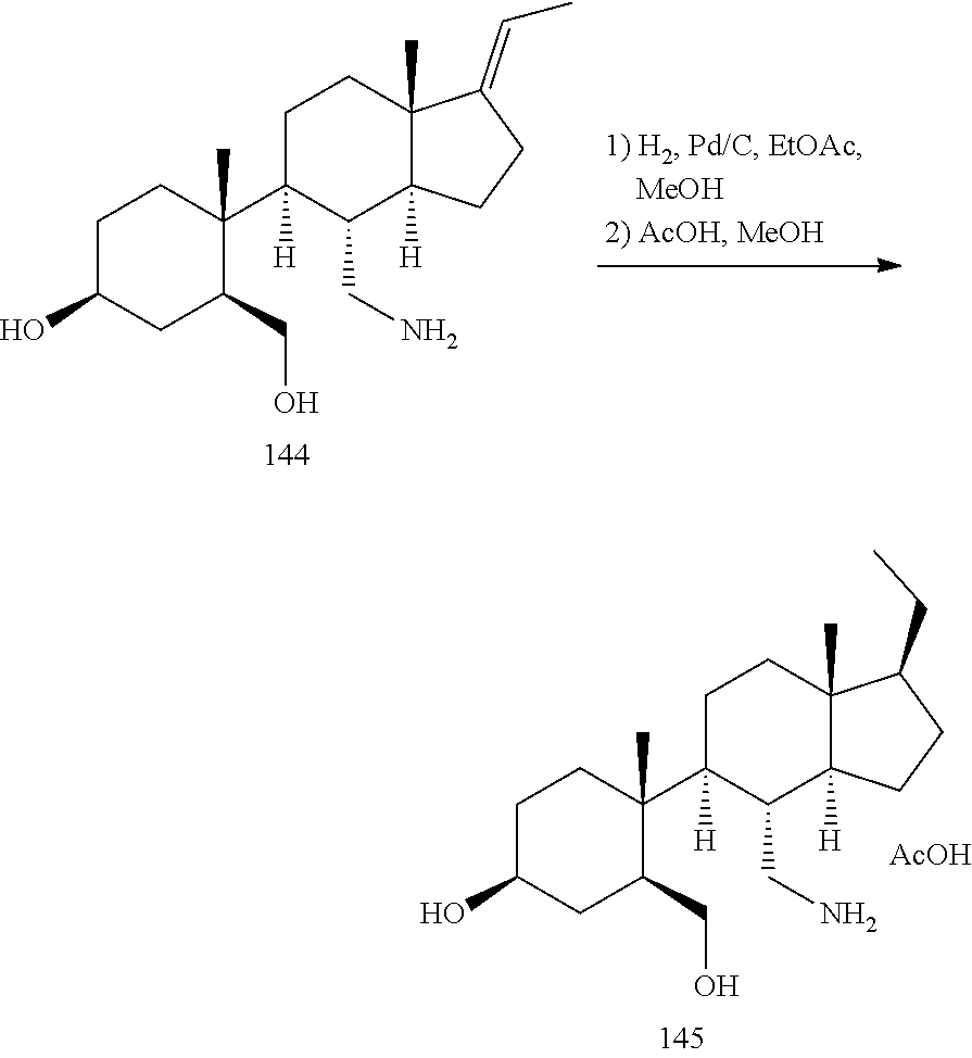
C1C(O)CC(CO)C(C2([H])C(CN)C3([H])C(C)(CC2)C(CC)CC3)(C)C1.[AcOH].C1C(O)CC(CO)C(C2([H])C(CN)C3([H])C(C)(CC2)C(=CC)CC3)(C)C1
